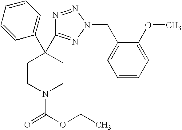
C1(C2(C3=NN(CC4=CC=CC=C4OC)N=N3)CCN(C(OCC)=O)CC2)=CC=CC=C1
